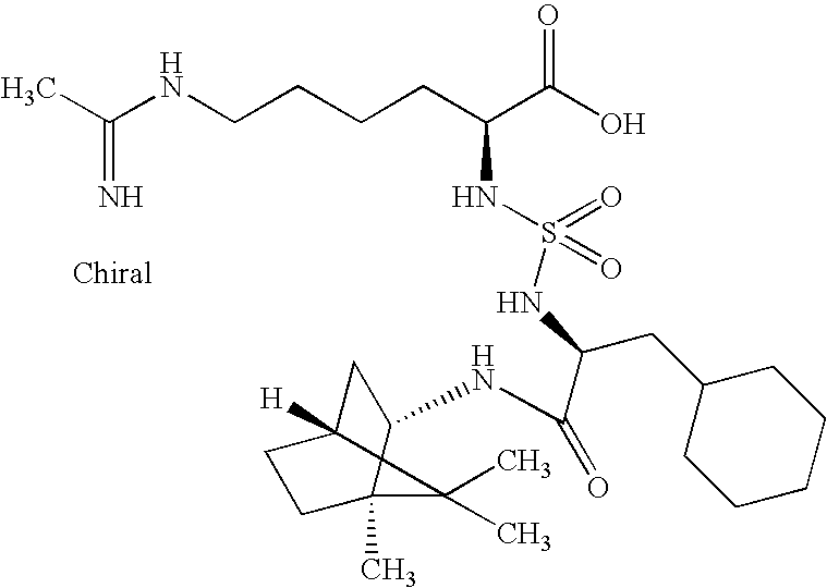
CC(NCCCCC(C(O)=O)NS(=O)(=O)NC(CC1CCCCC1)C(NC1CC2([H])C(C)(C)C1(C)CC2)=O)=N
